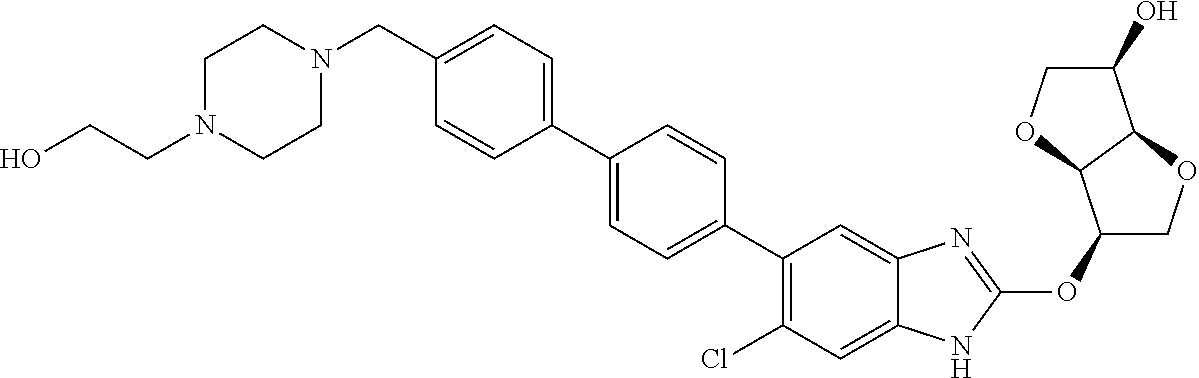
C(C1=CC=C(C2=CC=C(C3=C(Cl)C=C4C(=C3)N=C(OC3COC5C3OCC5O)N4)C=C2)C=C1)N1CCN(CCO)CC1
